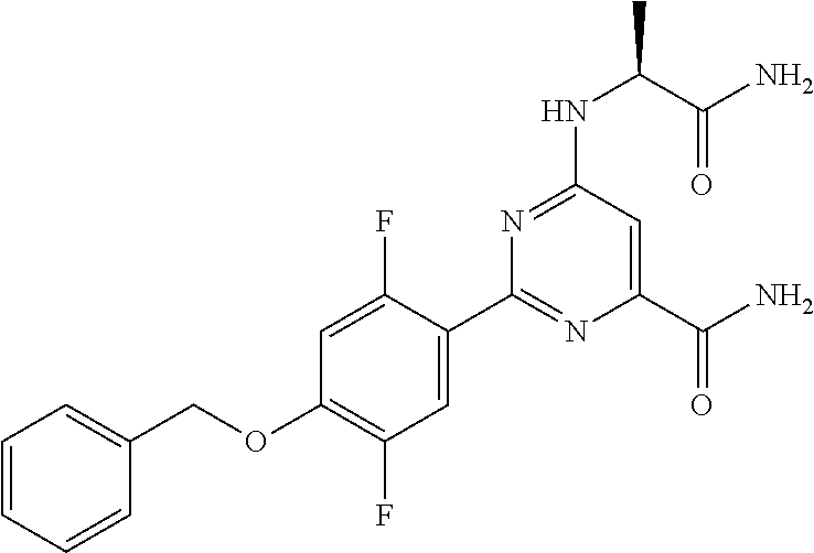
C1=C(F)C(C2=NC(C(N)=O)=CC(NC(C)C(N)=O)=N2)=CC(F)=C1OCC1=CC=CC=C1
